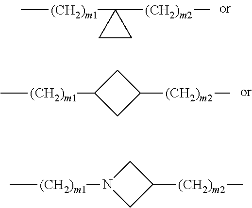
C[(CH2)m1]N1CC([(CH2)m2]C)C1.C[(CH2)m1]C1([(CH2)m2]C)CC1.C[(CH2)m1]C1CC([(CH2)m2]C)C1
